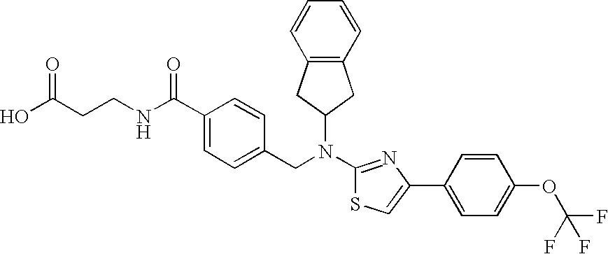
C1(C(NCCC(O)=O)=O)=CC=C(CN(C2=NC(C3=CC=C(OC(F)(F)F)C=C3)=CS2)C2CC3=C(C2)C=CC=C3)C=C1
